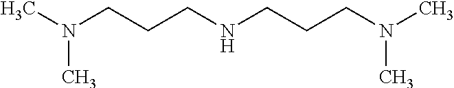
N(CCCNCCCN(C)C)(C)C
